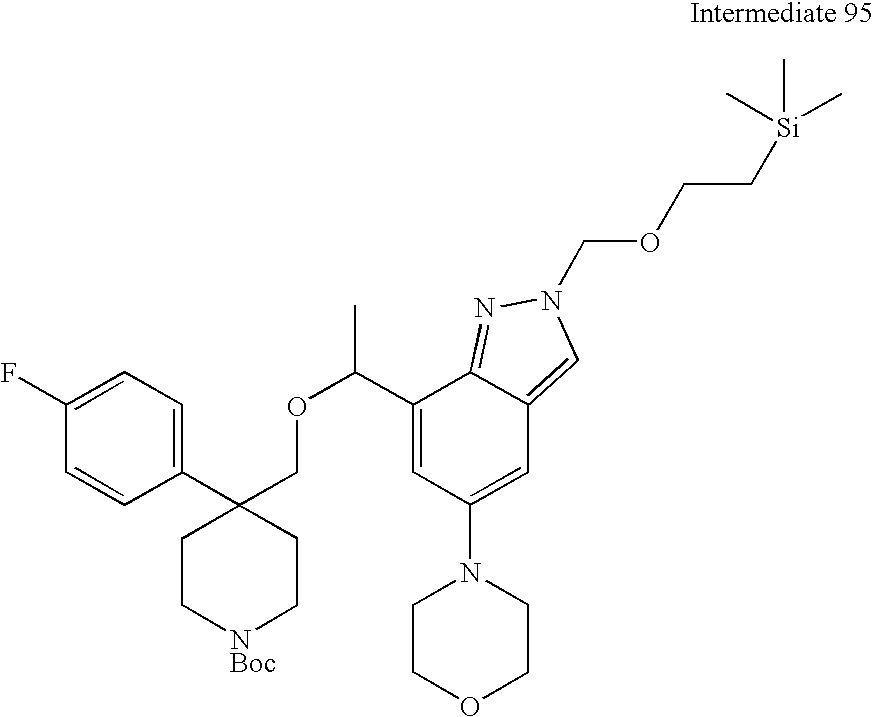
C1(C(OCC2(C3=CC=C(F)C=C3)CC[NBoc]CC2)C)=CC(N2CCOCC2)=CC2=CN(COCC[Si](C)(C)C)N=C12
